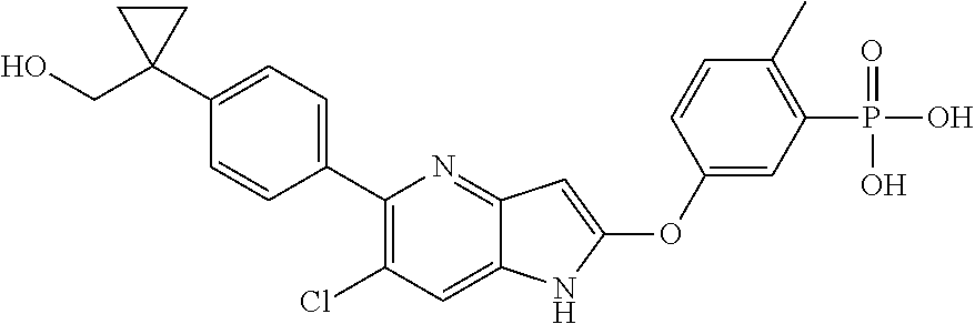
C1(C2(CO)CC2)=CC=C(C2=C(Cl)C=C3C(=N2)C=C(OC2=CC(P(O)(=O)O)=C(C)C=C2)N3)C=C1
